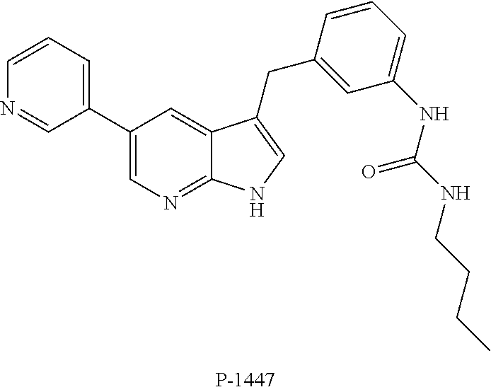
C12=NC=C(C3=CC=CN=C3)C=C1C(CC1=CC(NC(=O)NCCCC)=CC=C1)=CN2
